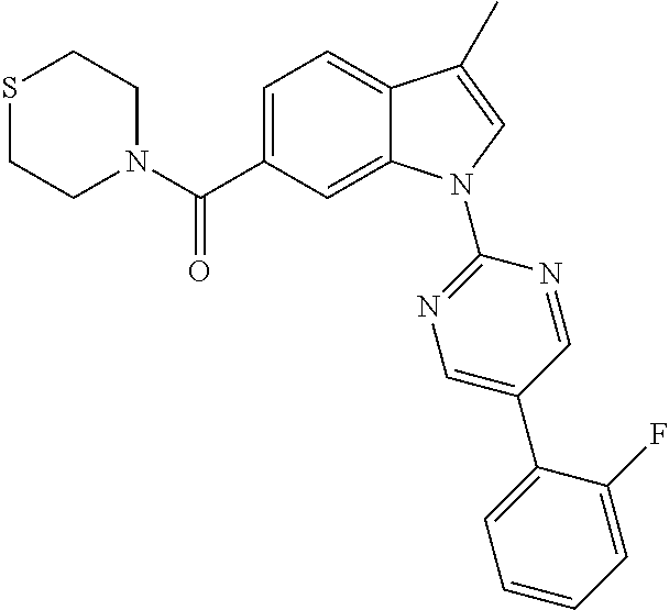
S1CCN(C(C2=CC=C3C(=C2)N(C2=NC=C(C4=CC=CC=C4F)C=N2)C=C3C)=O)CC1
